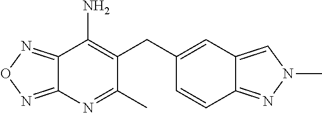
C12=NON=C1N=C(C)C(CC1=CC3=CN(C)N=C3C=C1)=C2N
